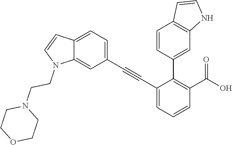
C1=C(C#CC2=CC=C3C(=C2)N(CCN2CCOCC2)C=C3)C(C2=CC3=C(C=C2)C=CN3)=C(C(O)=O)C=C1
